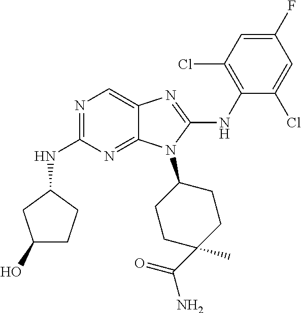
N1=C(NC2CC(O)CC2)N=C2C(=C1)N=C(NC1=C(Cl)C=C(F)C=C1Cl)N2C1CCC(C)(C(=O)N)CC1
